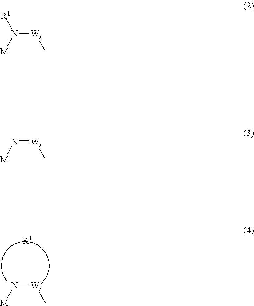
N([M])[Wr]C.[R1].[R1]N([M])[Wr]C.N([M])=[Wr]C
